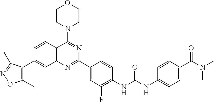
C1=CC2=C(C=C1C1=C(C)ON=C1C)N=C(C1=CC(F)=C(NC(NC3=CC=C(C(N(C)C)=O)C=C3)=O)C=C1)N=C2N1CCOCC1
